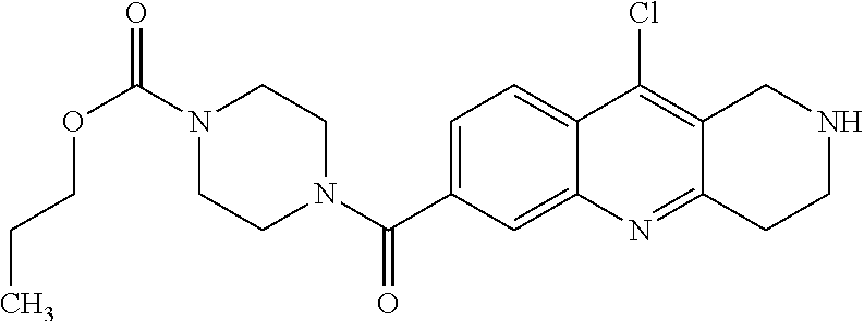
N1(C(OCCC)=O)CCN(C(=O)C2=CC=C3C(=C2)N=C2C(=C3Cl)CNCC2)CC1
